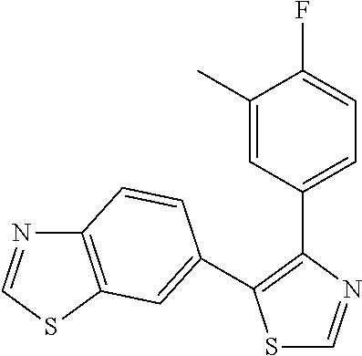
S1C=NC(C2=CC=C(F)C(C)=C2)=C1C1=CC2=C(N=CS2)C=C1
